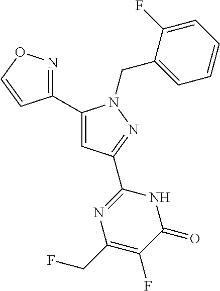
C1(C2=CC(C3=NC(CF)=C(F)C(=O)N3)=NN2CC2=CC=CC=C2F)=NOC=C1
